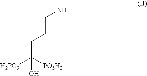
C(CCC[NH])([PO3H2])([H2PO3])O
